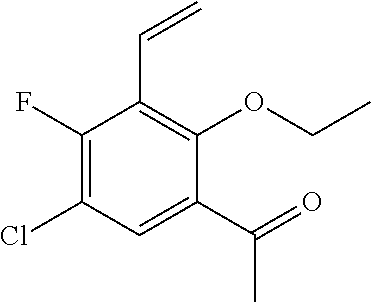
C1(F)=C(Cl)C=C(C(=O)C)C(OCC)=C1C=C
